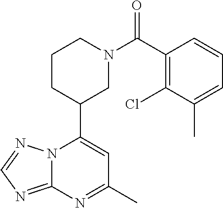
N12C(=NC=N1)N=C(C)C=C2C1CN(C(=O)C2=C(Cl)C(C)=CC=C2)CCC1
